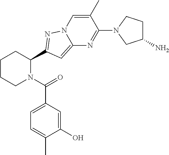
C1CCN(C(=O)C2=CC=C(C)C(O)=C2)C(C2=NN3C=C(C)C(N4CC(N)CC4)=NC3=C2)C1
